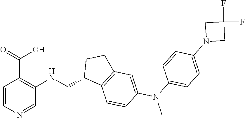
C1=CN=CC(NCC2C3=C(CC2)C=C(N(C)C2=CC=C(N4CC(F)(F)C4)C=C2)C=C3)=C1C(=O)O
